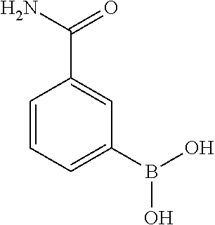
C1=CC=C(B(O)O)C=C1C(N)=O
